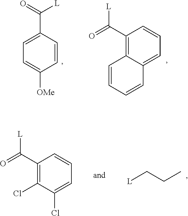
C1=CC(C([L])=O)=CC=C1[OMe].C1(C([L])=O)=C2C(=CC=C1)C=CC=C2.C1(C([L])=O)=C(Cl)C(Cl)=CC=C1.[L]CCC
